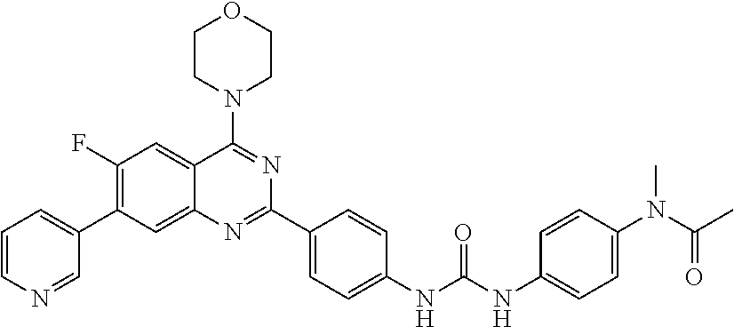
C1=CN=CC(C2=C(F)C=C3C(=C2)N=C(C2=CC=C(NC(NC4=CC=C(N(C(C)=O)C)C=C4)=O)C=C2)N=C3N2CCOCC2)=C1
